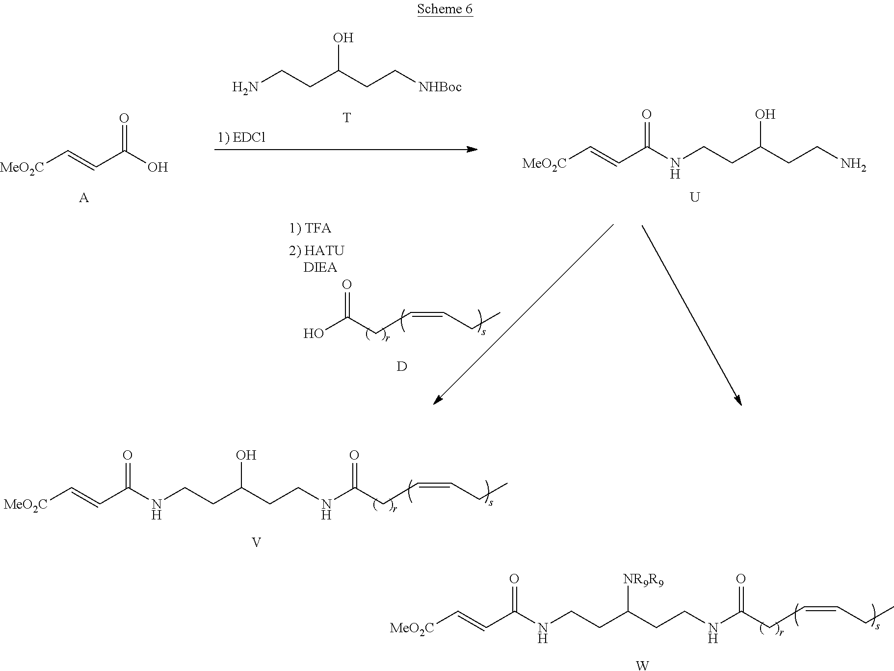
[MeO2C]C=CC(O)=O.[A].NCCC(CC[NHBoc])O.[T].[MeO2C]C=CC(NCCC(CCN)O)=O.[U].[D].OC(CC=CCC)=O.[MeO2C]C=CC(NCCC(CCNC(CC=CCC)=O)O)=O.[V].[MeO2C]C=CC(NCCC(CCNC(CC=CCC)=O)[NR9R9])=O.[W]
